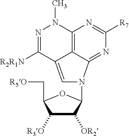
C12=C3C(=NC([R7])=N1)N(C1C([OR2])C([R3O])C(C[R5O])O1)C=C3C([R2R1N])=NN2C
